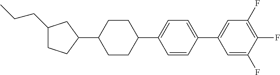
C1(CCC)CCC(C2CCC(C3=CC=C(C4=CC(F)=C(F)C(F)=C4)C=C3)CC2)C1
